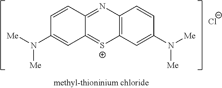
C12=NC3=C([S+]=C1C=C(N([Me])[Me])C=C2)C=C(N([Me])[Me])C=C3.[Cl-]
